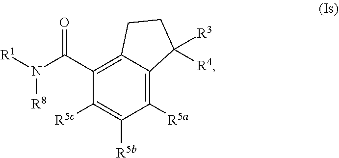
C1([R5a])=C2C(=C(C(N([R1])[R8])=O)C([R5c])=C1[R5b])CCC2([R3])[R4]
